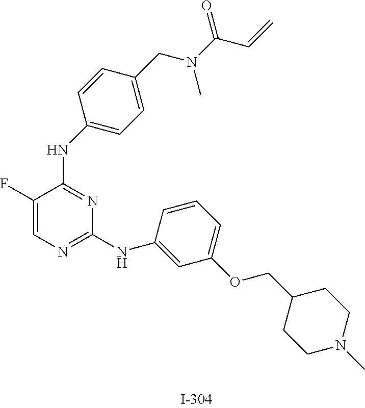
C1(F)=CN=C(NC2=CC(OCC3CCN(C)CC3)=CC=C2)N=C1NC1=CC=C(CN(C(C=C)=O)C)C=C1
